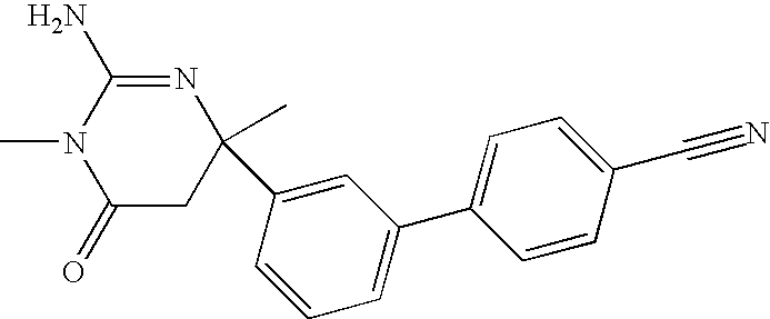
C1(=O)CC(C)(C2=CC(C3=CC=C(C#N)C=C3)=CC=C2)N=C(N)N1C
